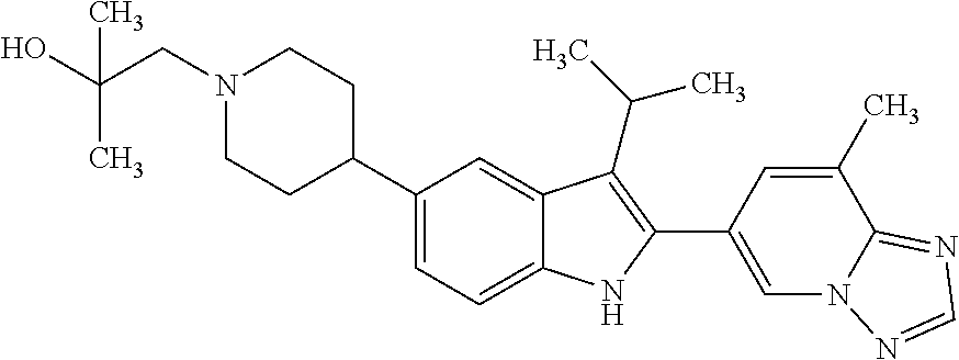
C1(C2CCN(CC(C)(O)C)CC2)=CC=C2C(=C1)C(C(C)C)=C(C1=CN3C(=NC=N3)C(C)=C1)N2
